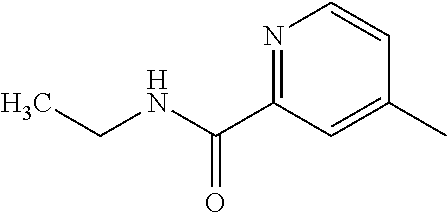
N1=C(C(NCC)=O)C=C(C)C=C1
